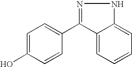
C1=C(O)C=CC(C2=NNC3=CC=CC=C23)=C1
